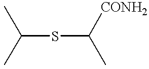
C(SC(C)[CONH2])(C)C
